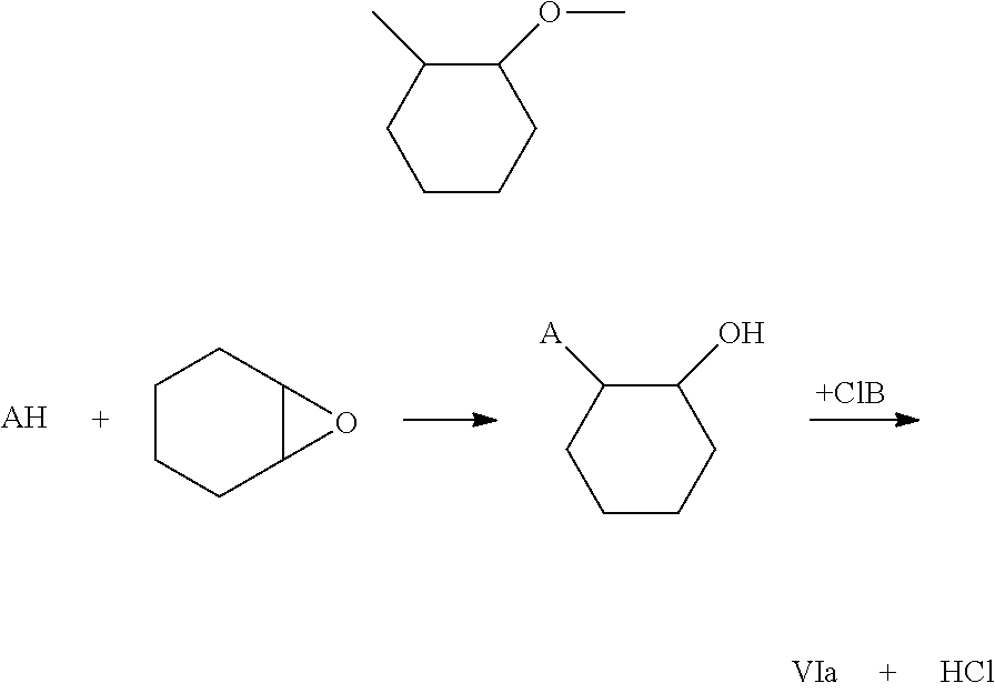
[+ClB].[AH].C1CCC2C(C1)O2.C1(O)C([A])CCCC1.Cl.C1(OC)C(C)CCCC1
